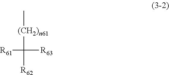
[R61]C([R63])([R62])[(CH2)n61]C
